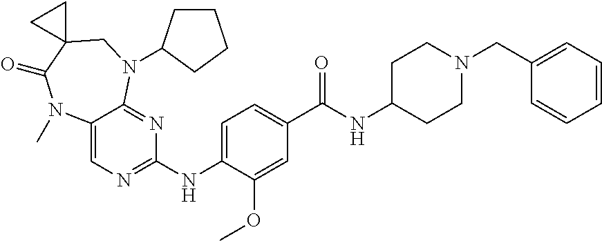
C1(NC2=NC=C3C(=N2)N(C2CCCC2)CC2(C(=O)N3C)CC2)=CC=C(C(NC2CCN(CC3=CC=CC=C3)CC2)=O)C=C1OC
